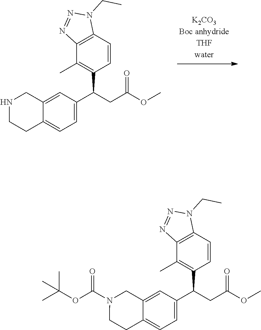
N1CC2=CC(C(C3=C(C)C4=C(C=C3)N(CC)N=N4)CC(=O)OC)=CC=C2CC1.N1(C(OC(C)(C)C)=O)CC2=CC(C(C3=C(C)C4=C(C=C3)N(CC)N=N4)CC(=O)OC)=CC=C2CC1
